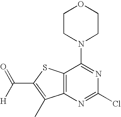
[H]C(C1=C(C)C2=C(S1)C(N1CCOCC1)=NC(Cl)=N2)=O
